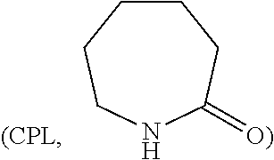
C1CCCNC(=[O)])C1
